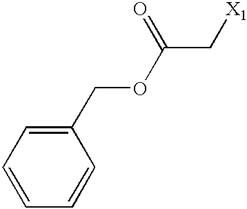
O(C(C[X1])=O)CC1=CC=CC=C1
